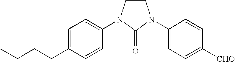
C1CN(C2=CC=C(CCCC)C=C2)C(=O)N1C1=CC=C([CHO])C=C1
